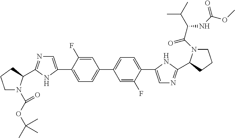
C1=C(F)C(C2=CN=C(C3N(C(=O)OC(C)(C)C)CCC3)N2)=CC=C1C1=CC=C(C2=CN=C(C3N(C(=O)C(C(C)C)NC(OC)=O)CCC3)N2)C(F)=C1
